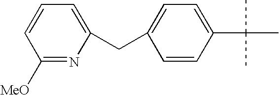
C1([MeO])=NC(CC2=CC=C(C(C)(C)C)C=C2)=CC=C1
